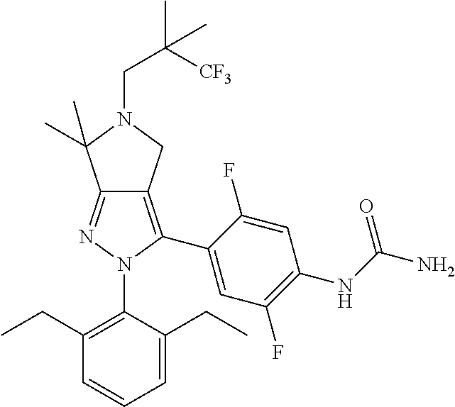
C1(CC)=C(N2C(C3=CC(F)=C(NC(N)=O)C=C3F)=C3C(=N2)C(C)(C)N(CC([CF3])(C)C)C3)C(CC)=CC=C1
